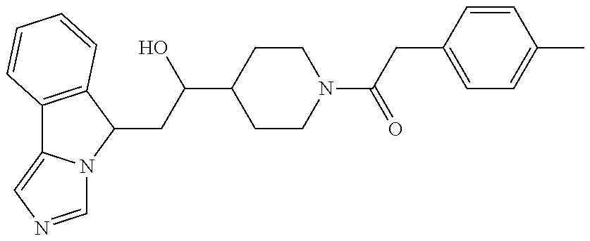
C12=C(C(CC(C3CCN(C(CC4=CC=C(C)C=C4)=O)CC3)O)N3C1=CN=C3)C=CC=C2
